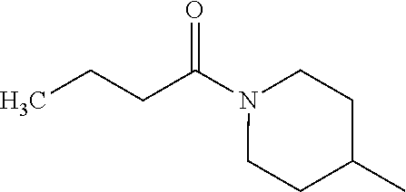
C(C(N1CCC(C)CC1)=O)CC
